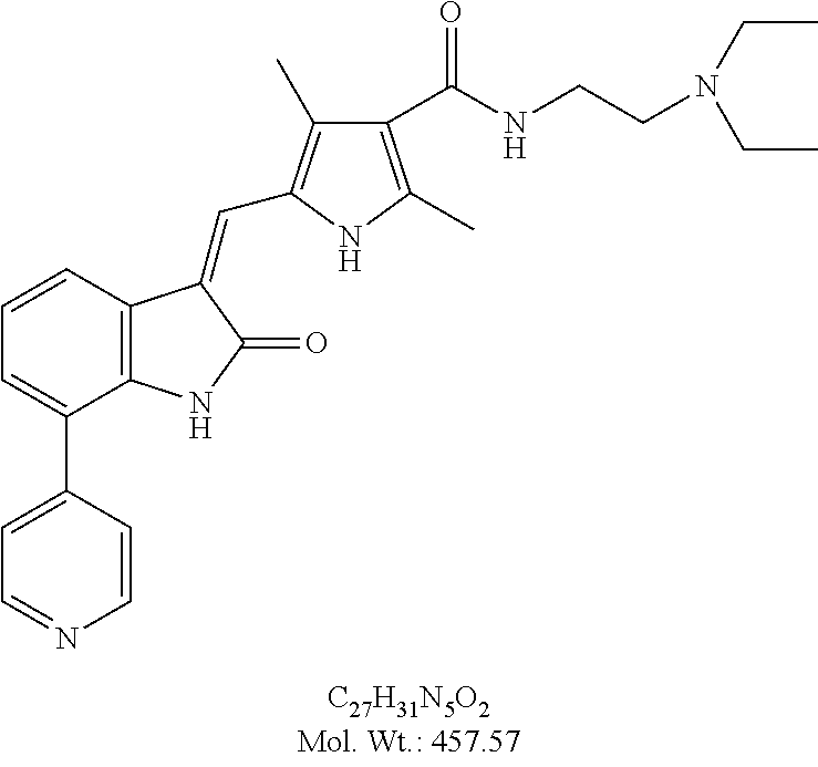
C1=CC2=C(C(C3=CC=NC=C3)=C1)NC(=O)C2=CC1=C(C)C(C(NCCN(CC)CC)=O)=C(C)N1
